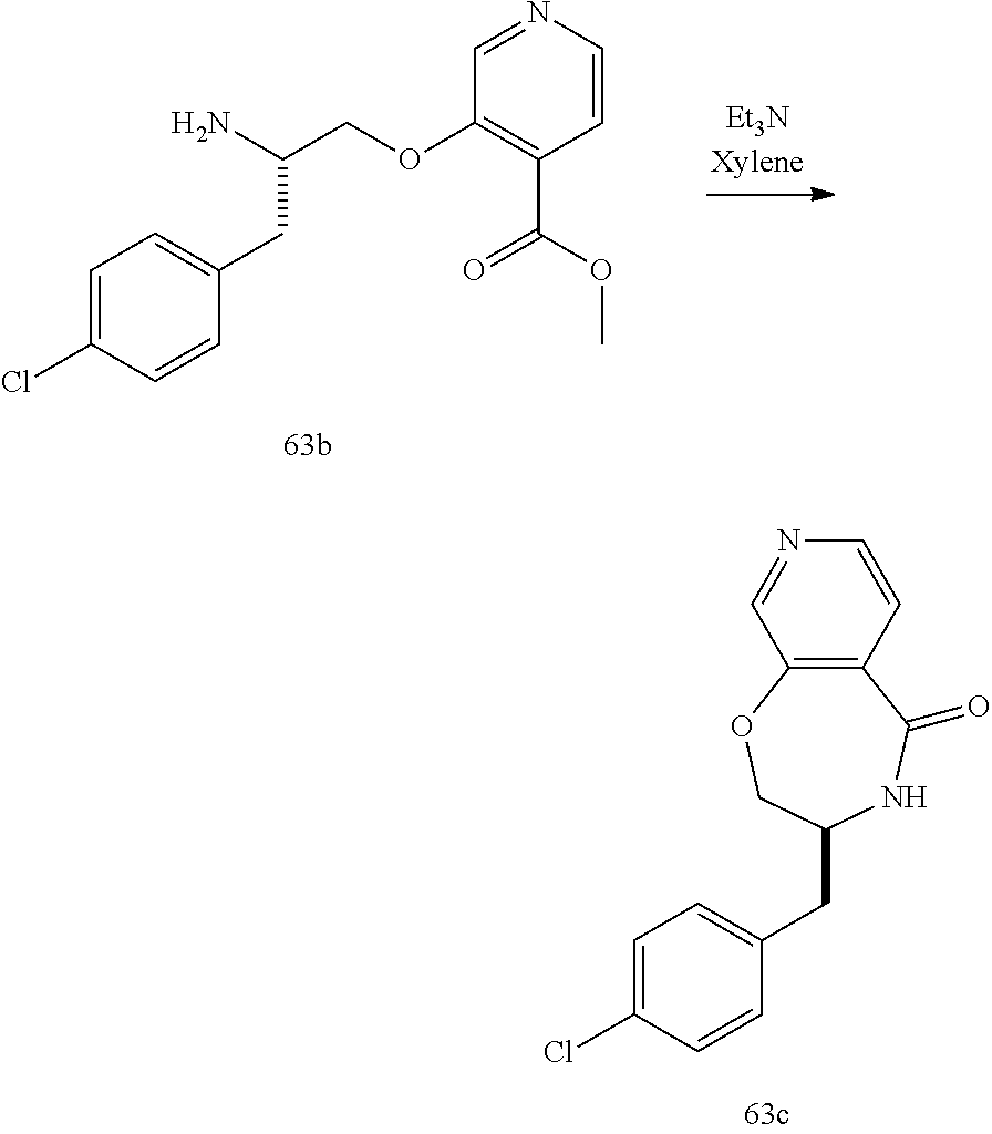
C1=C(Cl)C=CC(CC(COC2=C(C(OC)=O)C=CN=C2)N)=C1.C12=C(C=CN=C1)C(=O)NC(CC1=CC=C(Cl)C=C1)CO2
